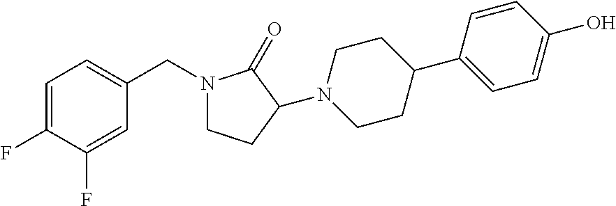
N1(CC2=CC=C(F)C(F)=C2)CCC(N2CCC(C3=CC=C(O)C=C3)CC2)C1=O
